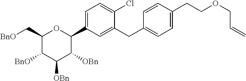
C1(C[BnO])C([BnO])C([OBn])C([OBn])C(C2=CC=C(Cl)C(CC3=CC=C(CCOCC=C)C=C3)=C2)O1
